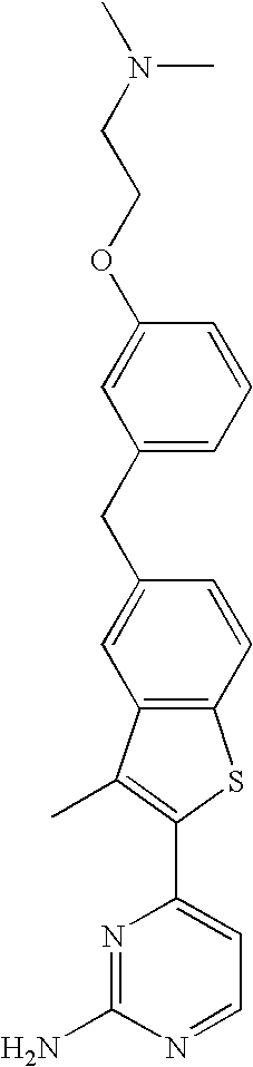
N(C)(C)CCOC1=CC(CC2=CC3=C(C=C2)SC(C2=CC=NC(N)=N2)=C3C)=CC=C1
